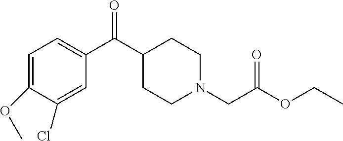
C1=C(OC)C(Cl)=CC(C(C2CCN(CC(OCC)=O)CC2)=O)=C1
